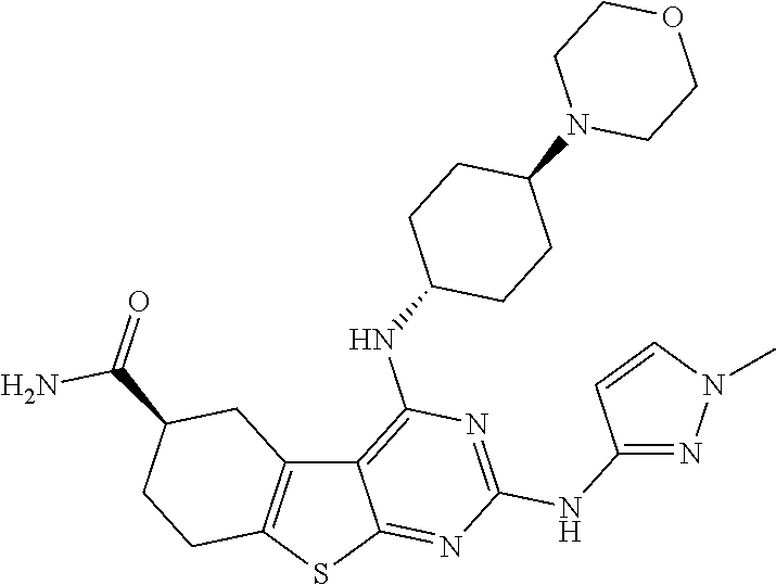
C12=C(SC3=NC(NC4=NN(C)C=C4)=NC(NC4CCC(N5CCOCC5)CC4)=C13)CCC(C(=O)N)C2
